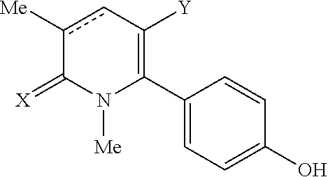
C1(C2=C([Y])cc([Me])C(=[X])N2[Me])=CC=C(O)C=C1
